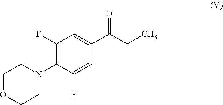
C1(N2CCOCC2)=C(F)C=C(C(CC)=O)C=C1F
